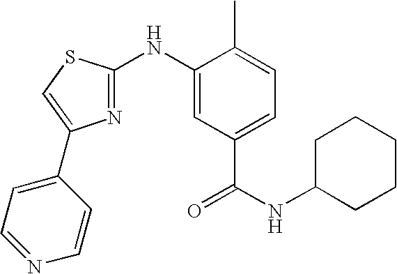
C1(NC2=NC(C3=CC=NC=C3)=CS2)=CC(C(NC2CCCCC2)=O)=CC=C1C
